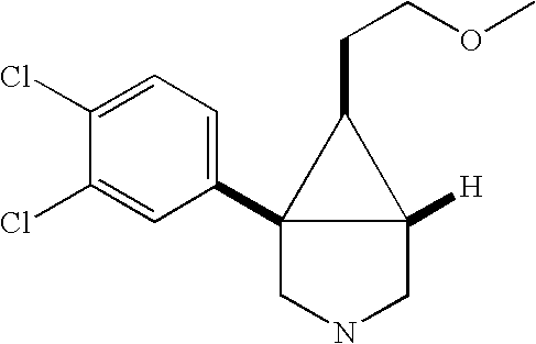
C12(C3=CC=C(Cl)C(Cl)=C3)CNCC1([H])C2CCOC
